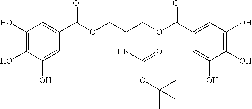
C1(O)=C(O)C(O)=CC(C(OCC(COC(C2=CC(O)=C(O)C(O)=C2)=O)NC(OC(C)(C)C)=O)=O)=C1
